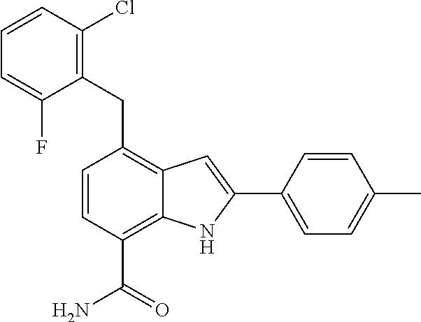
C1(CC2=C3C(=C(C(=O)N)C=C2)NC(C2=CC=C(C)C=C2)=C3)=C(Cl)C=CC=C1F
